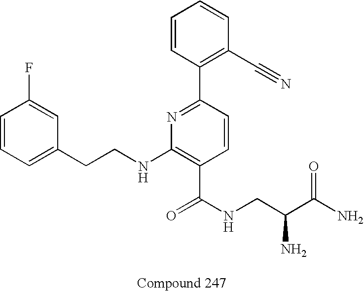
C1=CC=C(CCNC2=C(C(NCC(N)C(N)=O)=O)C=CC(C3=C(C#N)C=CC=C3)=N2)C=C1F
